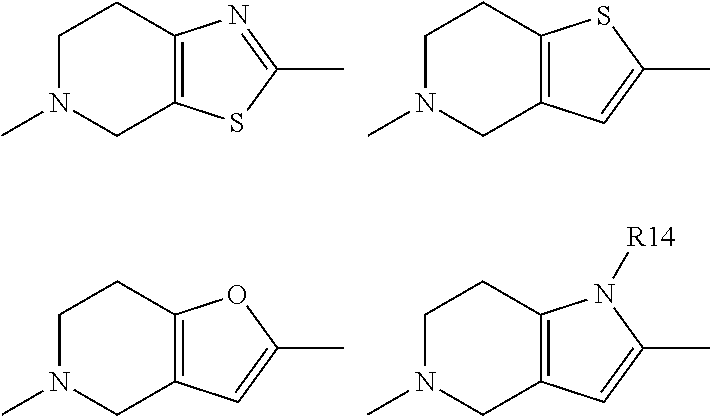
C1N(C)CC2=C(C1)N=C(C)S2.C1N(C)CC2=C(C1)SC(C)=C2.C1N(C)CC2=C(C1)OC(C)=C2.C1N(C)CC2=C(C1)N([R14])C(C)=C2
